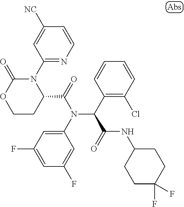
C1(N(C(=O)C2N(C3=NC=CC([NC])=C3)C(=O)OCC2)C(C(=O)NC2CCC(F)(F)CC2)C2=C(Cl)C=CC=C2)=CC(F)=CC(F)=C1
